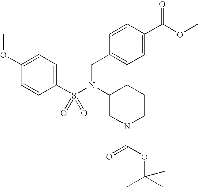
C1(OC)=CC=C(S(N(C2CN(C(OC(C)(C)C)=O)CCC2)CC2=CC=C(C(OC)=O)C=C2)(=O)=O)C=C1
